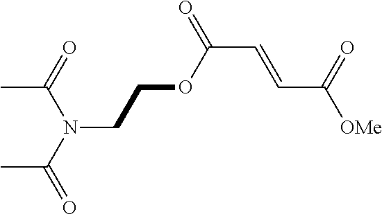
N(CCOC(C=CC([OMe])=O)=O)(C(C)=O)C(=O)C
